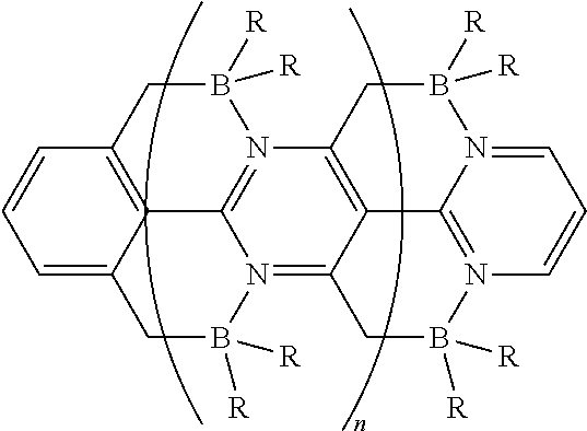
C1=C2C3=C(C=C1)CB([R])([R])N1=C3N(=C3C4=C1CB([R])([R])N1=CC=CN(=C41)B([R])([R])C3)B([R])([R])C2
